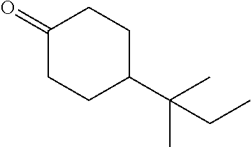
C1(=O)CCC(C(C)(C)CC)CC1
